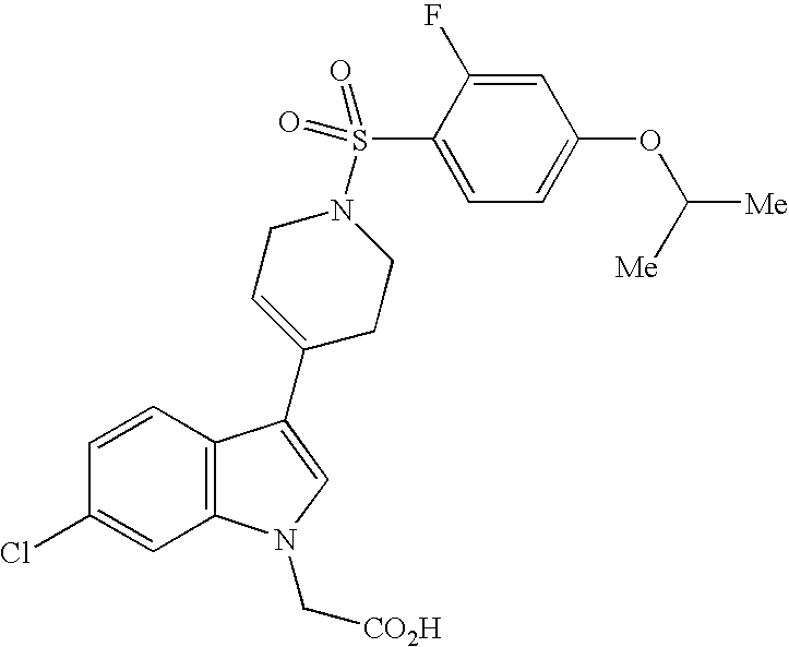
C1=CC2=C(C=C1Cl)N(C[CO2H])C=C2C1=CCN(S(C2=CC=C(OC([Me])[Me])C=C2F)(=O)=O)CC1
